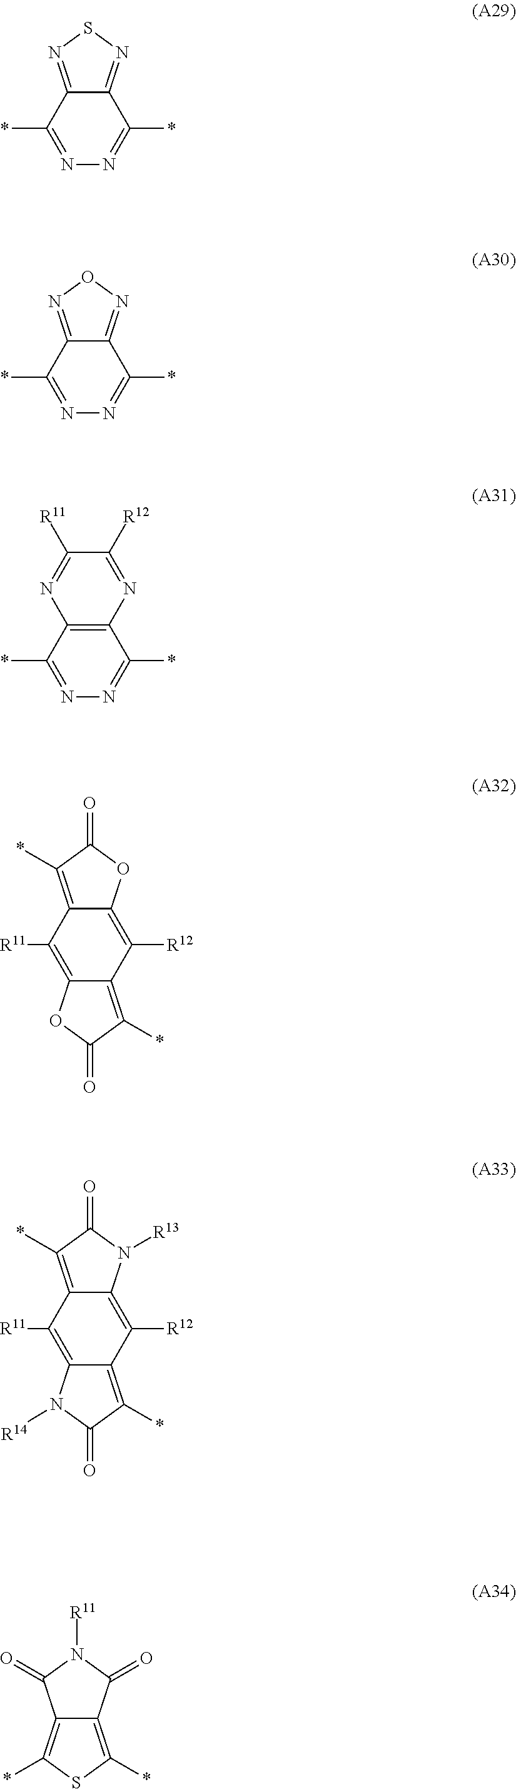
C12=NSN=C1C(*)=NN=C2*.C12=NON=C1C(*)=NN=C2*.C12=C(C(*)=NN=C1*)N=C([R11])C([R12])=N2.C12=C([R12])C3=C(*)C(=O)OC3=C([R11])C1=C(*)C(=O)O2.C12=C([R12])C3=C(*)C(=O)N([R14])C3=C([R11])C1=C(*)C(=O)N2[R13].C12=C(*)SC(*)=C1C(=O)N([R11])C2=O
